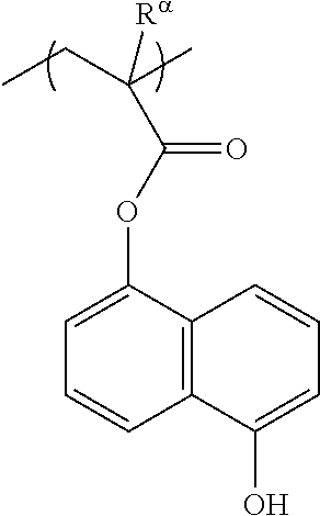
C(C(CC)(C)[Ra])(=O)OC1=CC=CC2=C1C=CC=C2O
